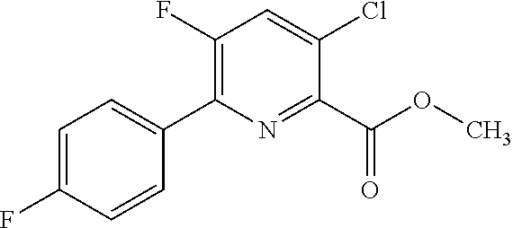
O(C)C(C1=NC(C2=CC=C(F)C=C2)=C(F)C=C1Cl)=O
